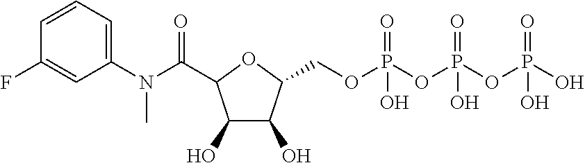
C1(O)C(O)C(COP(OP(OP(O)(=O)O)(=O)O)(=O)O)OC1C(N(C1=CC=CC(F)=C1)C)=O
